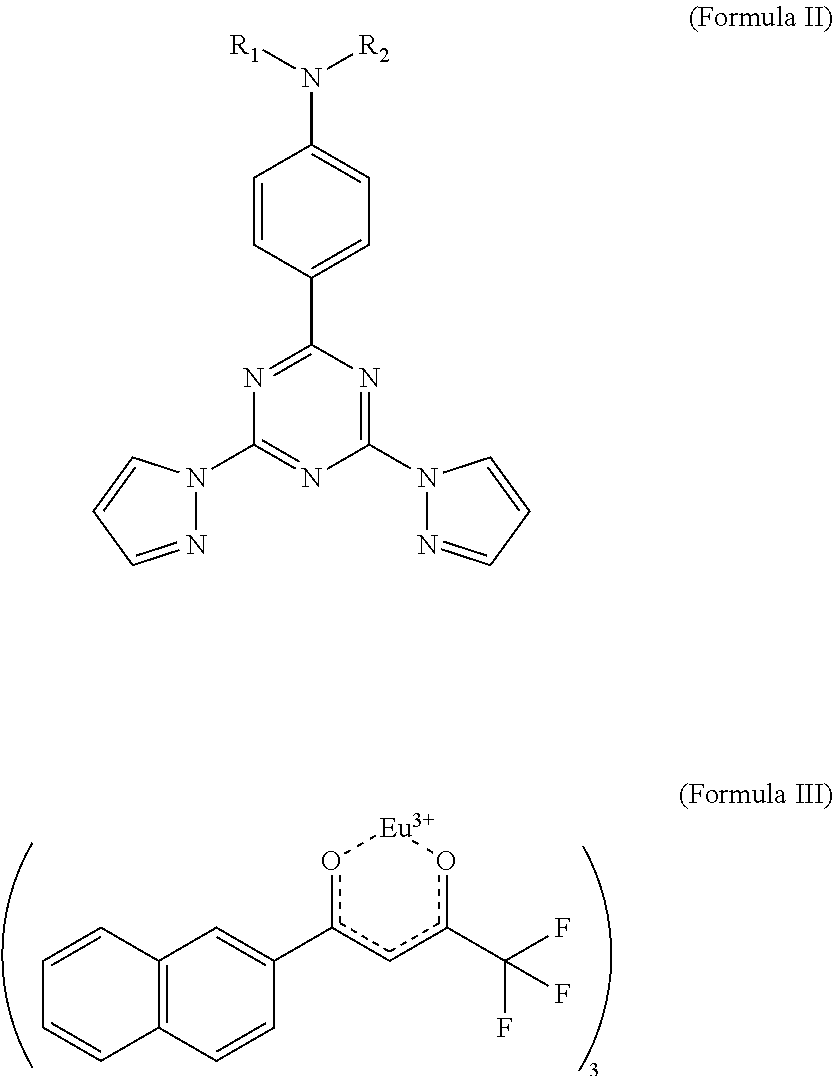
o1c(C2=CC3=C(C=C2)C=CC=C3)cc(C(F)(F)F)o[Eu]1.C1=CC(C2=NC(N3N=CC=C3)=NC(N3N=CC=C3)=N2)=CC=C1N([R1])[R2]
